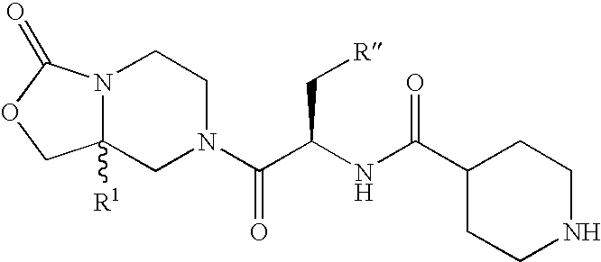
N12C([R1])(CN(C(C(NC(=O)C3CCNCC3)C[R])=O)CC1)COC2=O
